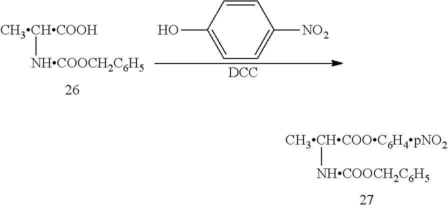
[CH3CHCOOH][NHCOOCH2C6H5].C1=CC(O)=CC=C1[NO2].[DCC].[CH3CHCOOC6H4pNO2][NHCOOCH2C6H5]
